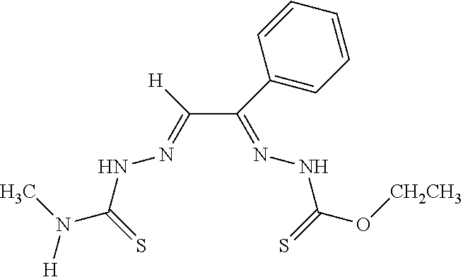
C(C(C1=CC=CC=C1)=NNC(O[CH2CH3])=S)([H])=NNC(N(C)[H])=S
